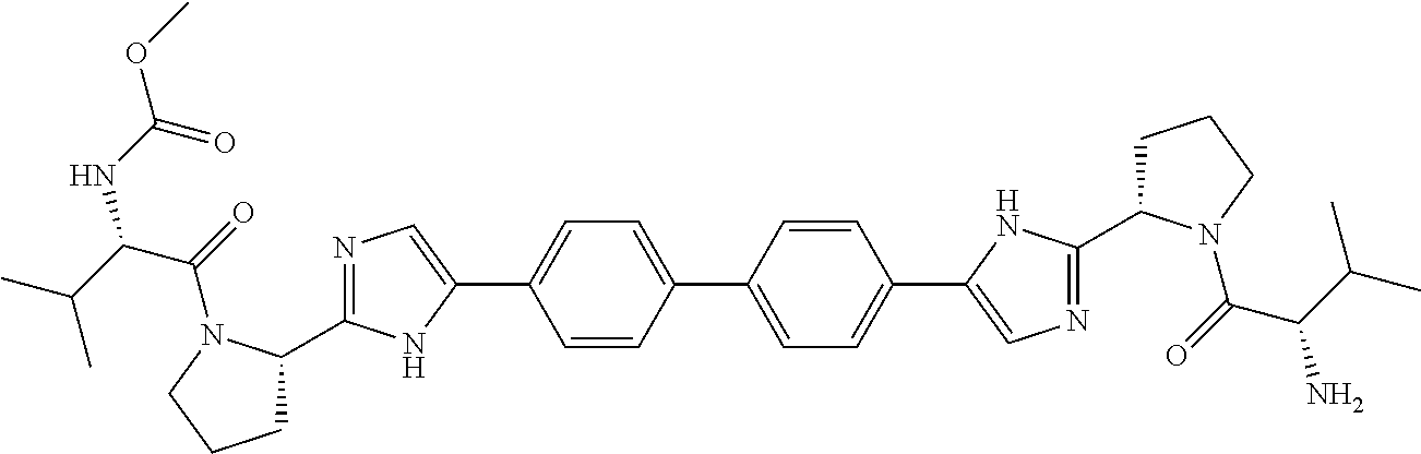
C1=CC(C2=CC=C(C3=CN=C(C4CCCN4C(=O)C(C(C)C)N)N3)C=C2)=CC=C1C1=CN=C(C2CCCN2C(=O)C(C(C)C)NC(OC)=O)N1
